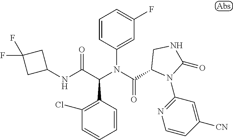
C1=CC(C(C(NC2CC(F)(F)C2)=O)N(C(=O)C2N(C3=NC=CC([CN])=C3)C(=O)NC2)C2=CC(F)=CC=C2)=C(Cl)C=C1
